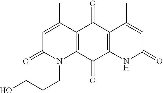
C1=C(C)C2=C(N(CCCO)C1=O)C(=O)C1=C(C2=O)C(C)=CC(=O)N1
